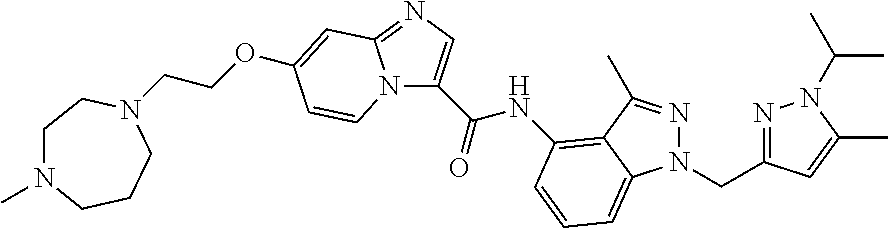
C(COC1=CC2=NC=C(C(=O)NC3=C4C(C)=NN(CC5=NN(C(C)C)C(C)=C5)C4=CC=C3)N2C=C1)N1CCCN(C)CC1
